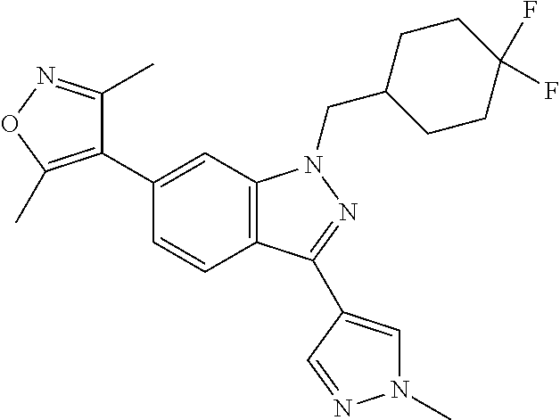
C12=C(C=C(C3=C(C)ON=C3C)C=C1)N(CC1CCC(F)(F)CC1)N=C2C1=CN(C)N=C1
